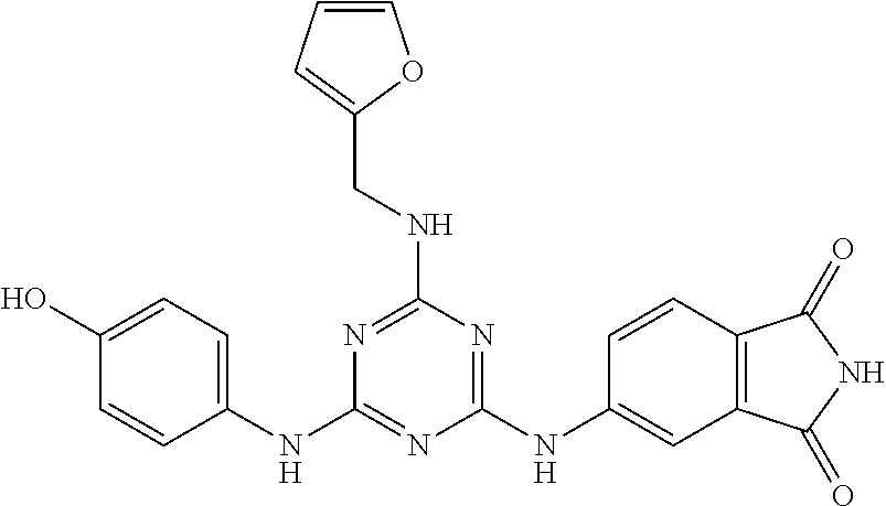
C1(O)=CC=C(NC2=NC(NC3=CC4=C(C=C3)C(=O)NC4=O)=NC(NCC3=CC=CO3)=N2)C=C1
